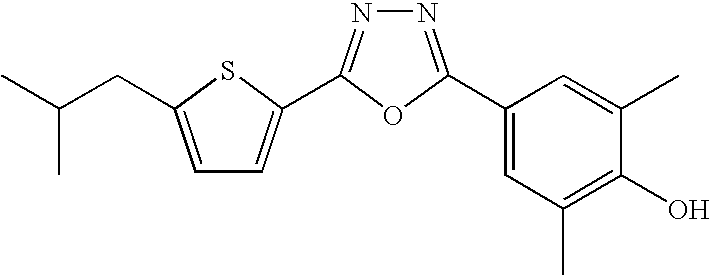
N1=C(C2=CC(C)=C(O)C(C)=C2)OC(C2=CC=C(CC(C)C)S2)=N1
